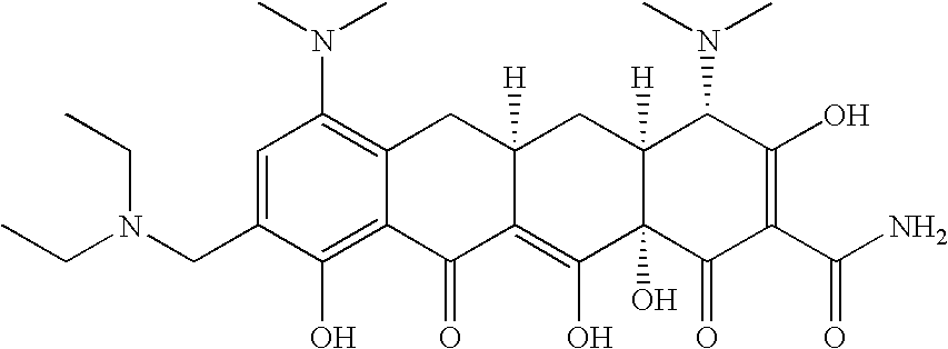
C1(CN(CC)CC)=CC(N(C)C)=C2C(=C1O)C(=O)C1=C(O)C3(O)C([H])(CC1([H])C2)C(N(C)C)C(O)=C(C(N)=O)C3=O
